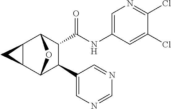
C1(Cl)=CC(NC(C2C(C3=CN=CN=C3)C3OC2C2C3C2)=O)=CN=C1Cl
